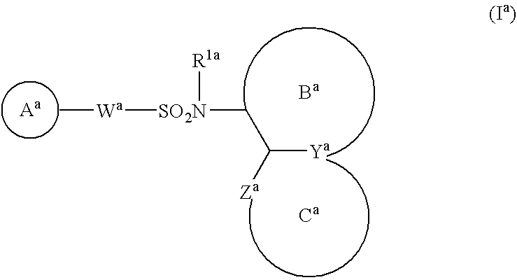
[Wa]([SO2N](CC([Za])[Ya])[R1a])C.[Ba].[Ca]
